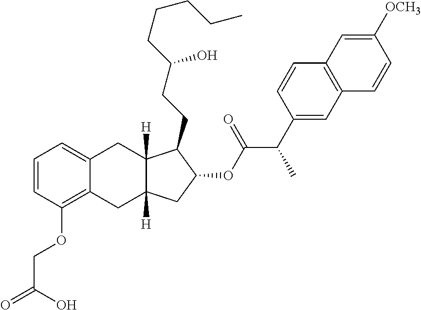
C1=CC(OCC(=O)O)=C2C(=C1)CC1([H])C([H])(C2)CC(OC(C(C2=CC3=C(C=C2)C=C([OCH3])C=C3)C)=O)C1CCC(CCCCC)O
